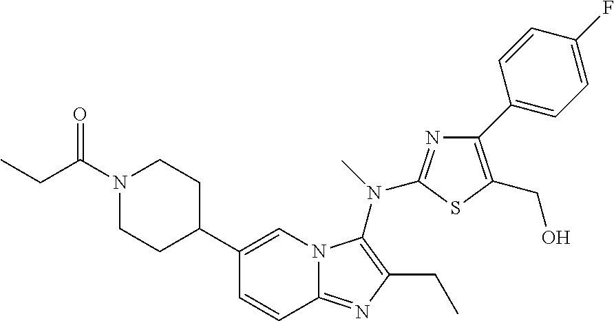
C1(C2CCN(C(=O)CC)CC2)=CN2C(=NC(CC)=C2N(C)C2=NC(C3=CC=C(F)C=C3)=C(CO)S2)C=C1
